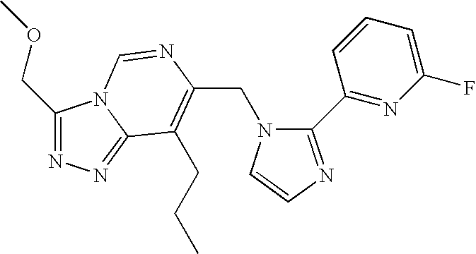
C(N1C(C2=NC(F)=CC=C2)=NC=C1)C1=C(CCC)C2=NN=C(COC)N2C=N1
